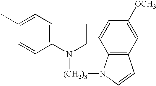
C12=C(C=C(C)C=C1)CCN2[(CH2)3]N1C2=C(C=C1)C=C([OCH3])C=C2
